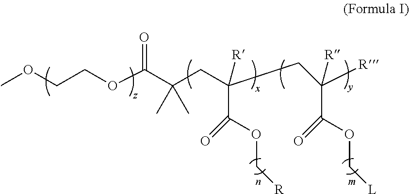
C(C(OC[R])=O)(CC(C(OCCOC)=O)(C)C)([R])CC(C(OC[L])=O)([R])[R]
